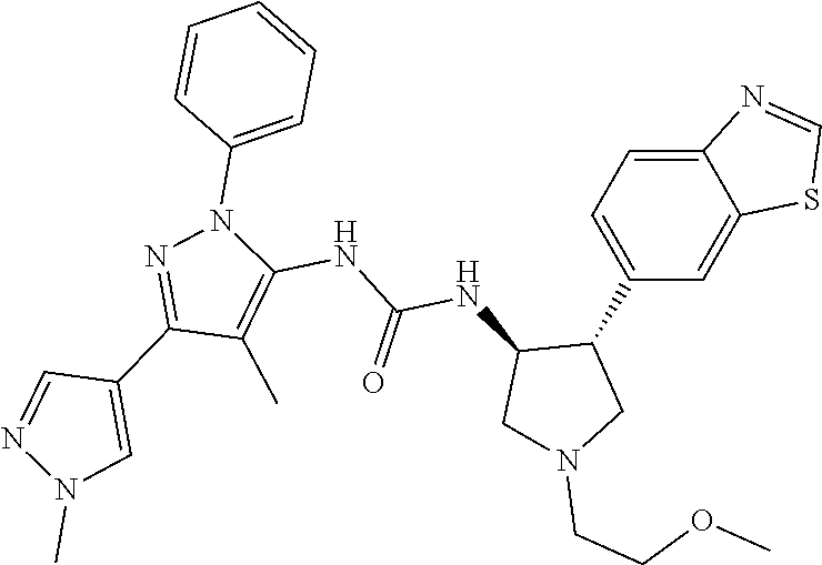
C1(C2=CC=C3C(=C2)SC=N3)C(NC(=O)NC2=C(C)C(C3=CN(C)N=C3)=NN2C2=CC=CC=C2)CN(CCOC)C1
